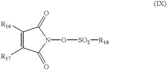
C1([R16])=C([R17])C(=O)N(O[SO2][R18])C1=O
